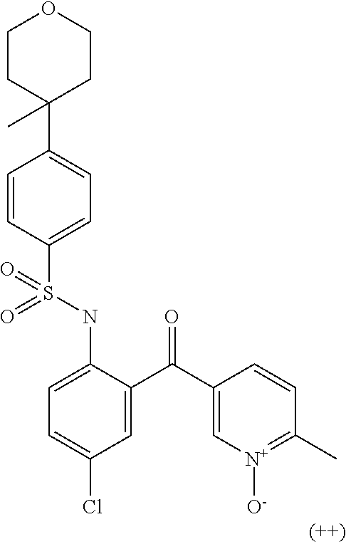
C1=CC(S(NC2=CC=C(Cl)C=C2C(C2=C[N+]([O-])=C(C)C=C2)=O)(=O)=O)=CC=C1C1(C)CCOCC1
